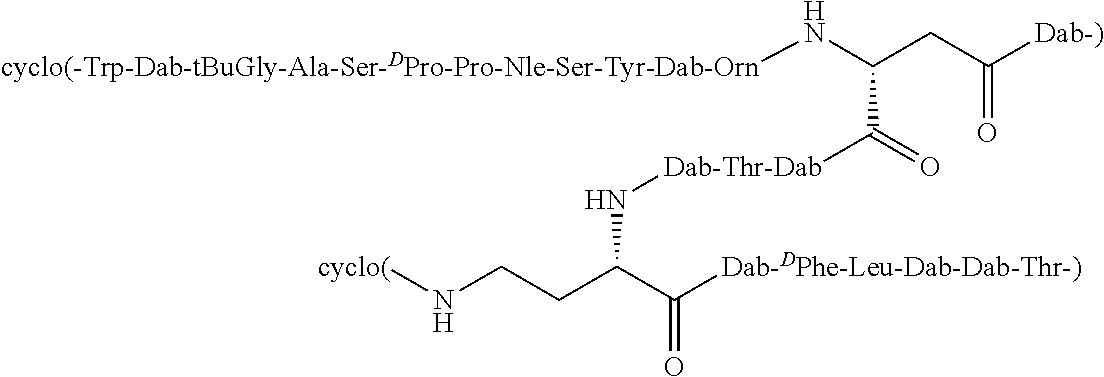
C(CC([Dab-)])=O)(C([Dab-Thr-Dab]NC(CCN[cyclo(])C([Dab-DPhe-Leu-Dab-Dab-Thr-)])=O)=O)N[cyclo(-Trp-Dab-tBuGly-Ala-Ser-DPro-Pro-Nle-Ser-Tyr-Dab-Orn]
